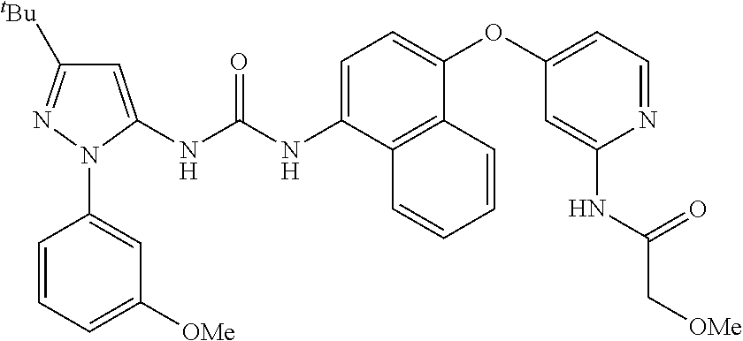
C1=CC=C([OMe])C=C1N1C(NC(NC2=CC=C(OC3=CC=NC(NC(C[OMe])=O)=C3)C3=C2C=CC=C3)=O)=CC([tBu])=N1
